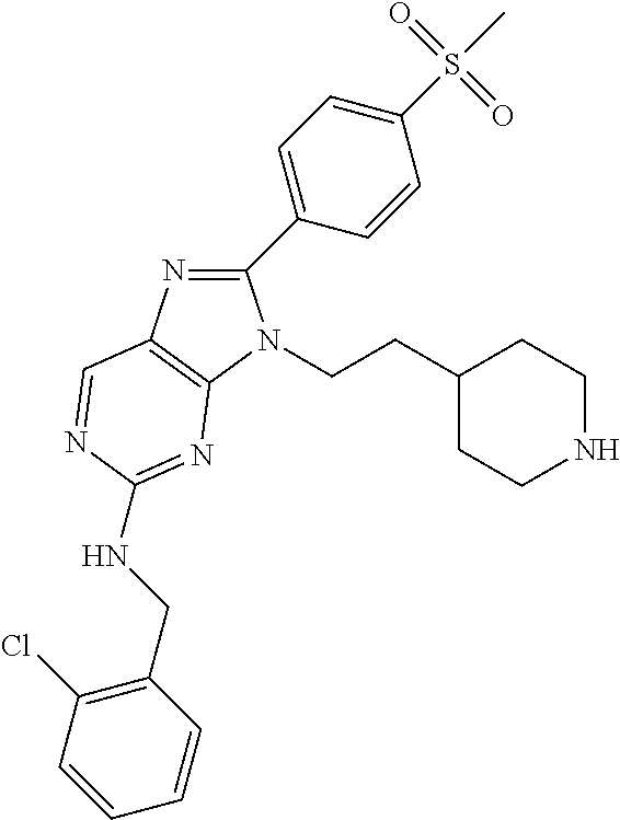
C1(C2=CC=C(S(C)(=O)=O)C=C2)=NC2=C(N1CCC1CCNCC1)N=C(NCC1=C(Cl)C=CC=C1)N=C2
